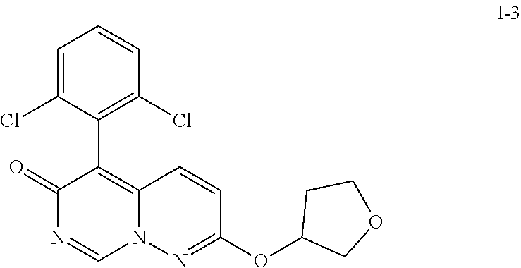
C1(OC2=NN3C(=C(C4=C(Cl)C=CC=C4Cl)C(=O)N=C3)C=C2)COCC1
